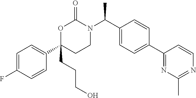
C1=C(F)C=CC(C2(CCCO)CCN(C(C3=CC=C(C4=NC(C)=NC=C4)C=C3)C)C(=O)O2)=C1
